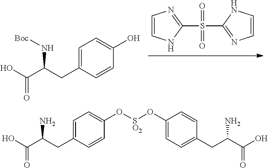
OC(C(CC1=CC=C(O)C=C1)N[Boc])=O.C1=CNC(S(=O)(=O)C2=NC=CN2)=N1.OC(C(CC1=CC=C(O[SO2]OC2=CC=C(CC(N)C(O)=O)C=C2)C=C1)N)=O
